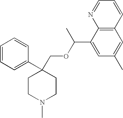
C1=CC=C(C2(COC(C3=CC(C)=CC4=C3N=CC=C4)C)CCN(C)CC2)C=C1
